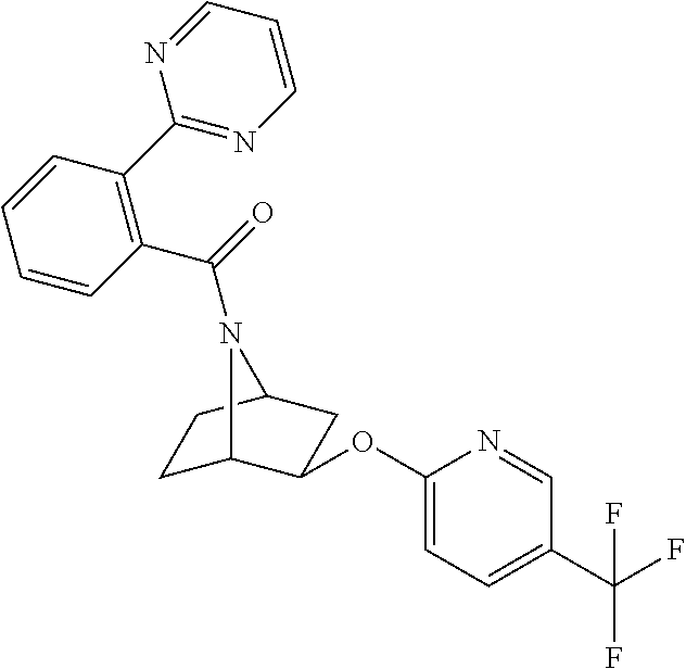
C1C2C(OC3=CC=C(C(F)(F)F)C=N3)CC(C1)N2C(=O)C1=C(C2=NC=CC=N2)C=CC=C1
